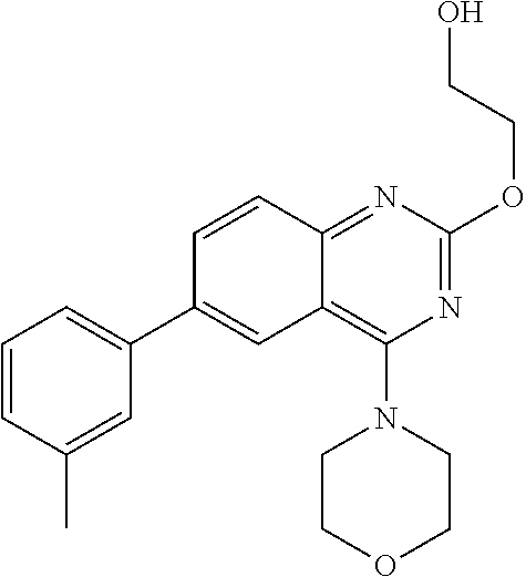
N1=C(OCCO)N=C2C(=C1N1CCOCC1)C=C(C1=CC=CC(C)=C1)C=C2
